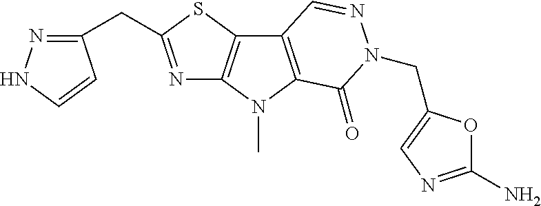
N1=C(CC2=NNC=C2)SC2=C1N(C)C1=C2C=NN(CC2=CN=C(N)O2)C1=O
